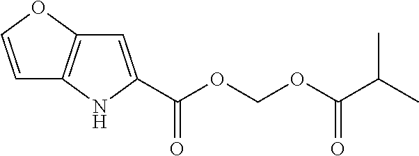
C(OC(C(C)C)=O)OC(=O)C1=CC2=C(N1)C=CO2
